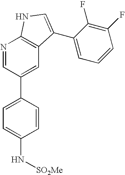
C1=CC(C2=CC3=C(N=C2)NC=C3C2=CC=CC(F)=C2F)=CC=C1N[SO2Me]
